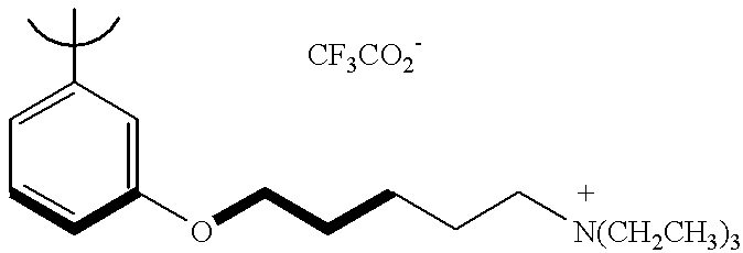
C1=C(C)C=C(OCCCCC[N(CH2CH3)3])C=C1
